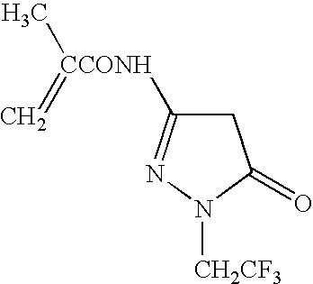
C1C([CCONH](C)=C)=NN([CH2CF3])C1=O
